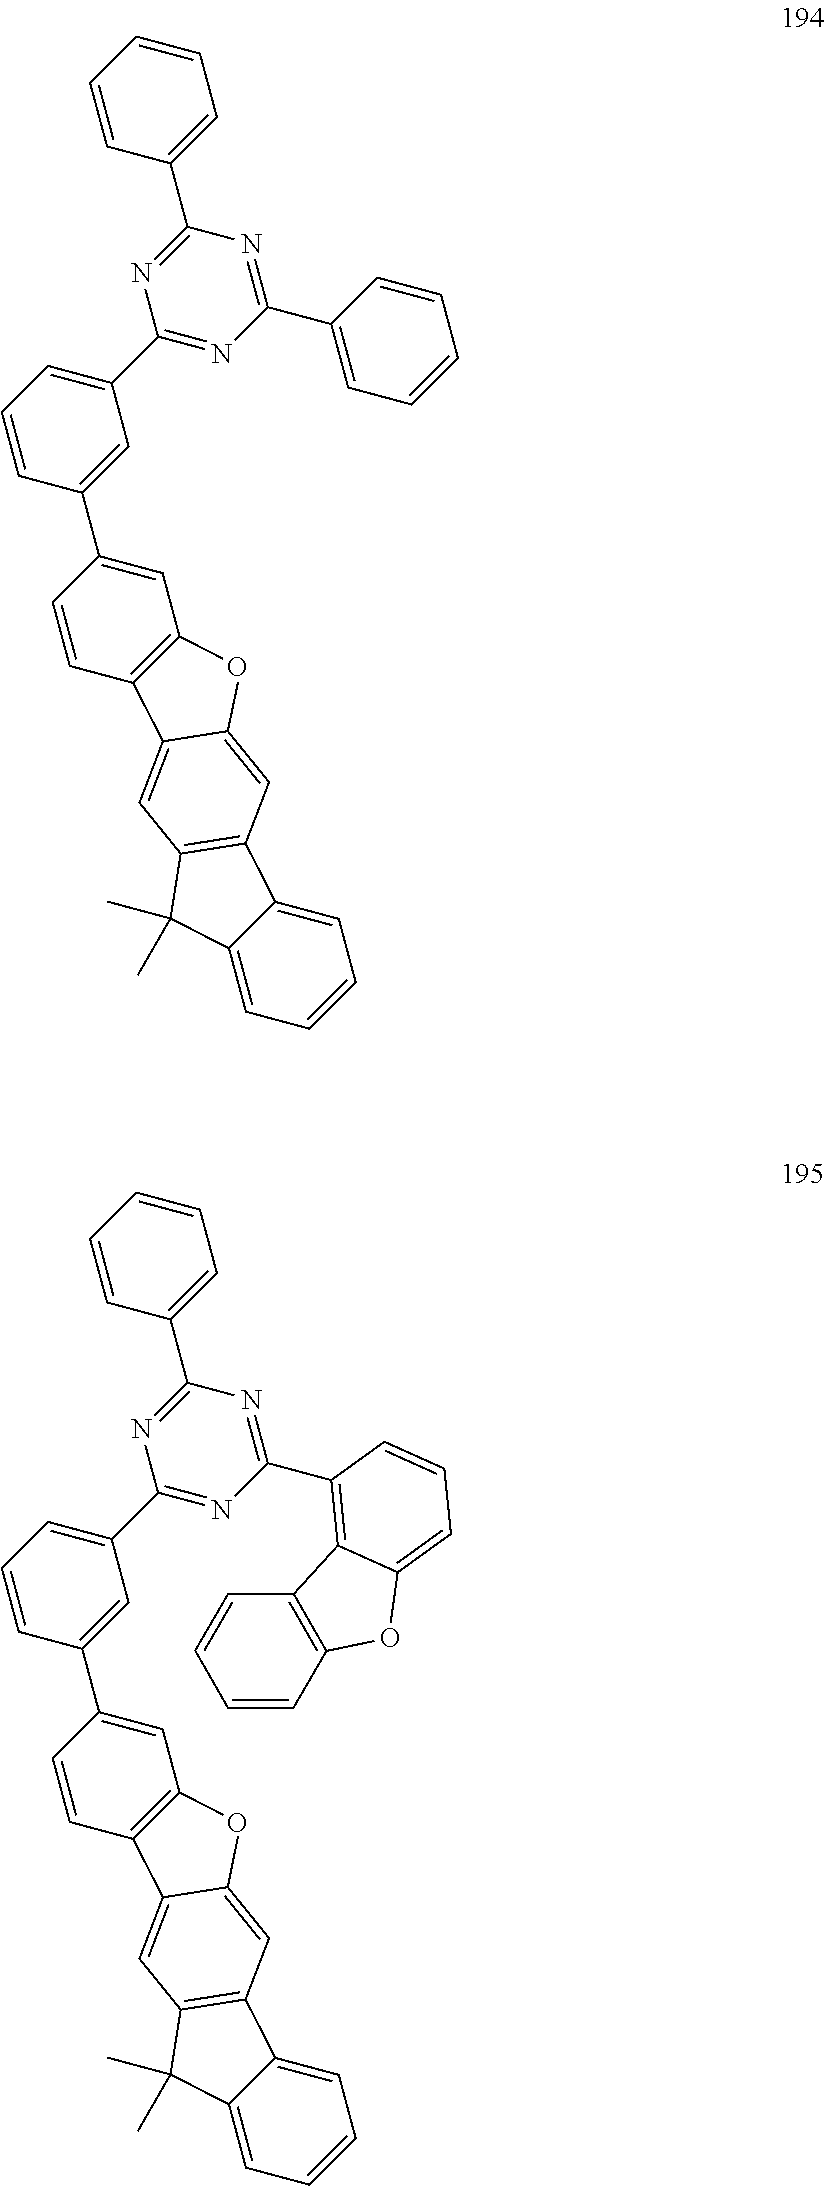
C12=C(C=CC(C3=CC(C4=NC(C5=CC=CC=C5)=NC(C5=CC=CC=C5)=N4)=CC=C3)=C1)C1=CC3=C(C=C1O2)C1=CC=CC=C1C3(C)C.C12=C(C=CC(C3=CC(C4=NC(C5=C6C(=CC=C5)OC5=C6C=CC=C5)=NC(C5=CC=CC=C5)=N4)=CC=C3)=C1)C1=CC3=C(C=C1O2)C1=CC=CC=C1C3(C)C
